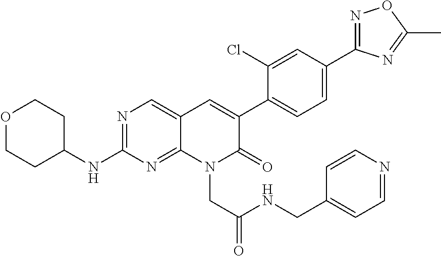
N1=C(C2=CC=C(C3=CC4=CN=C(NC5CCOCC5)N=C4N(CC(=O)NCC4=CC=NC=C4)C3=O)C(Cl)=C2)N=C(C)O1
